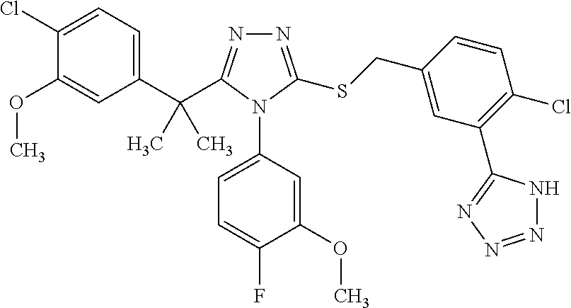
C1(Cl)=CC=C(C(C)(C)C2=NN=C(SCC3=CC(C4=NN=NN4)=C(Cl)C=C3)N2C2=CC=C(F)C(OC)=C2)C=C1OC
